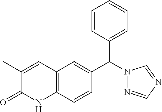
CC1=CC2=C(NC1=O)C=CC(C(C1=CC=CC=C1)N1N=CN=C1)=C2
